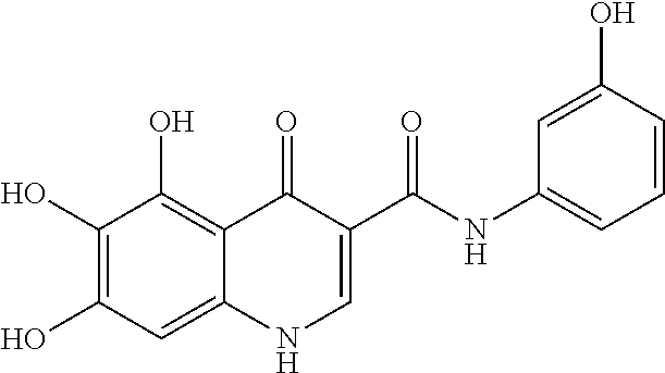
C1(O)=C(O)C=C2C(=C1O)C(=O)C(C(=O)NC1=CC=CC(O)=C1)=CN2
